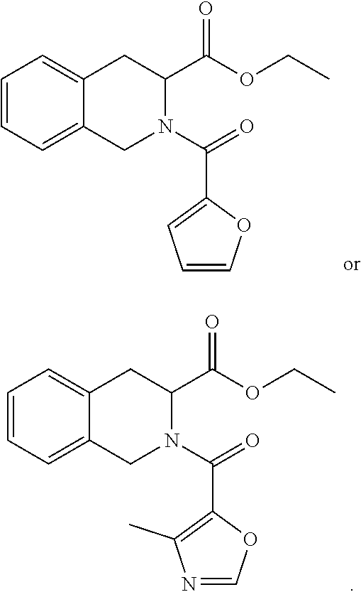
C1=CC=C2C(=C1)CN(C(C1=CC=CO1)=O)C(C(=O)OCC)C2.C1=CC=C2C(=C1)CN(C(C1=C(C)N=CO1)=O)C(C(=O)OCC)C2
